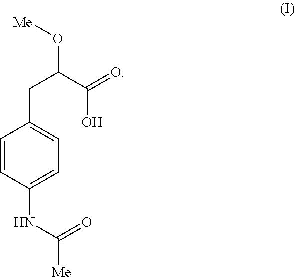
C1=CC(NC(=O)[Me])=CC=C1CC(C(O)=O)O[Me]
